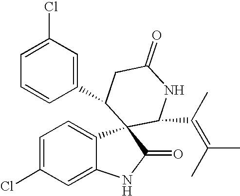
C1=C(Cl)C=C2C(=C1)C1(C(=O)N2)C(C(C)=C(C)C)NC(=O)CC1C1=CC(Cl)=CC=C1
